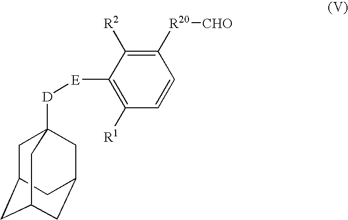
C1C2CC3CC(CC1([D][E]C1=C([R1])C=CC([R20][CHO])=C1[R2])C3)C2
